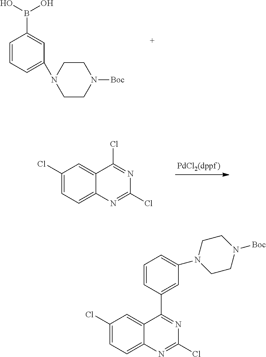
C1=CC=C(N2CCN([Boc])CC2)C=C1B(O)O.C1(Cl)=CC=C2C(=C1)C(Cl)=NC(Cl)=N2.C1(Cl)=CC=C2C(=C1)C(C1=CC(N3CCN([Boc])CC3)=CC=C1)=NC(Cl)=N2
